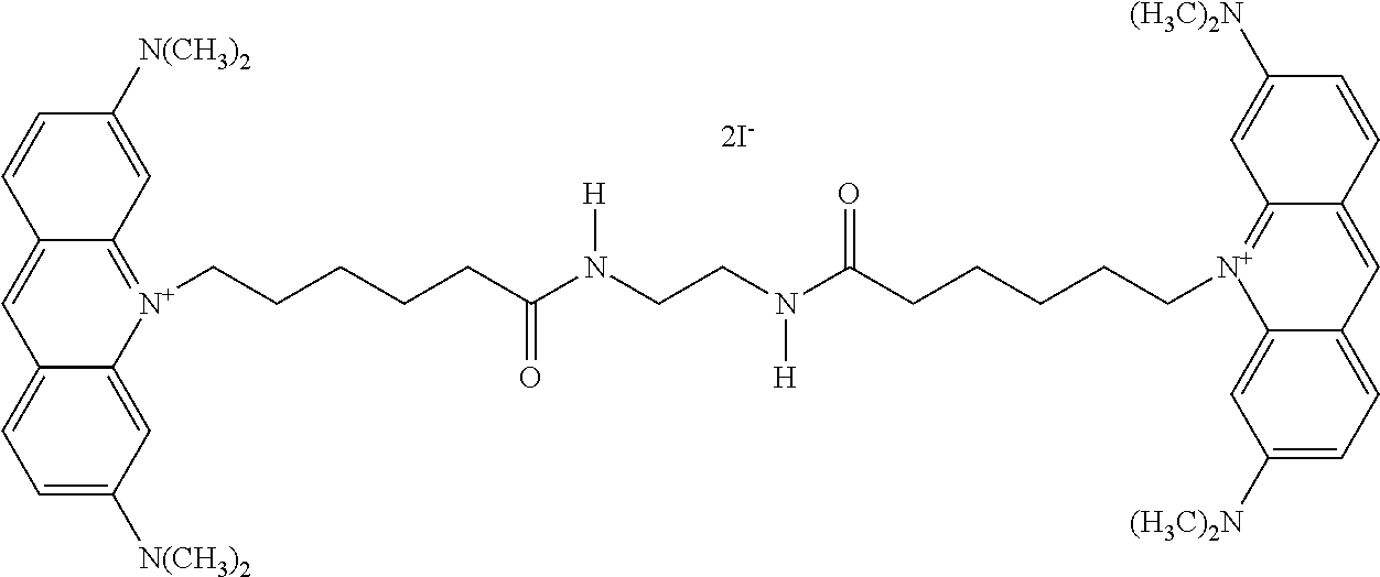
C12=CC=C([N(CH3)2])C=C1[N+](CCCCCC(N(CCN(C(CCCCC[N+]1=C3C(=CC4=CC=C([(H3C)2N])C=C41)C=CC([(H3C)2N])=C3)=O)[H])[H])=O)=C1C(=C2)C=CC([N(CH3)2])=C1
